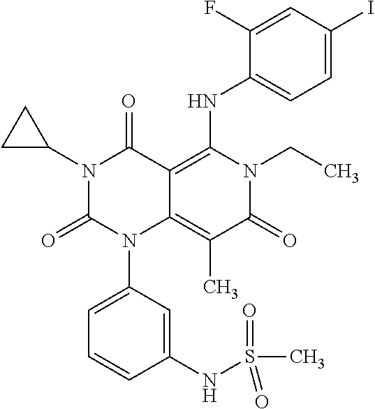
N1(C2CC2)C(=O)N(C2=CC=CC(NS(C)(=O)=O)=C2)C2=C(C)C(=O)N(CC)C(NC3=CC=C(I)C=C3F)=C2C1=O
